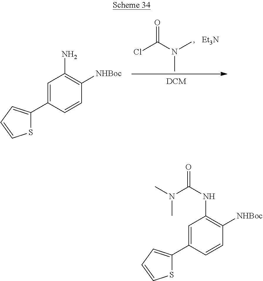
ClC(=O)N(C)C.[Et3N].C1=C(C2=CC=CS2)C=CC([NHBoc])=C1N.C1=C(C2=CC=CS2)C=CC([NHBoc])=C1NC(N(C)C)=O
